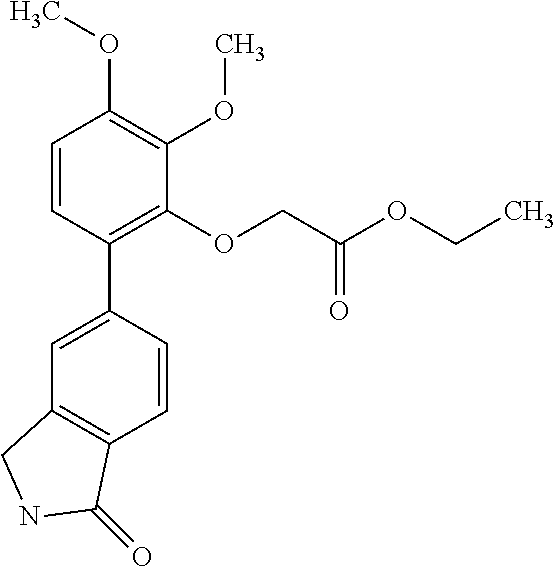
C1=C(C2=C(OCC(OCC)=O)C(OC)=C(OC)C=C2)C=CC2=C1CNC2=O
